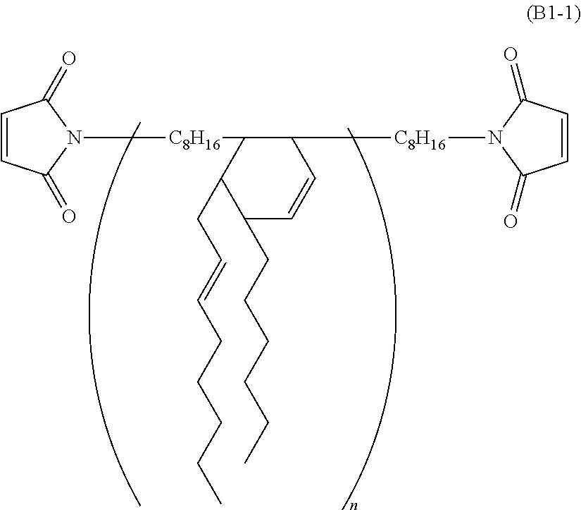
C1=CC(=O)N([C8H16]C2C([C8H16]N3C(=O)C=CC3=O)C=CC(CCCCCC)C2CC=CCCCCC)C1=O
